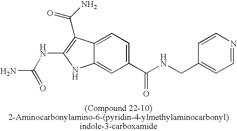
C12=CC=C(C(NCC3=CC=NC=C3)=O)C=C1NC(NC(N)=O)=C2C(=O)N
